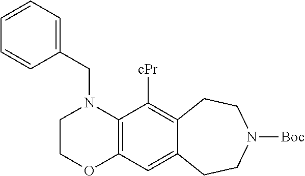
C12=C(C([cPr])=C3C(=C1)CCN([Boc])CC3)N(CC1=CC=CC=C1)CCO2
